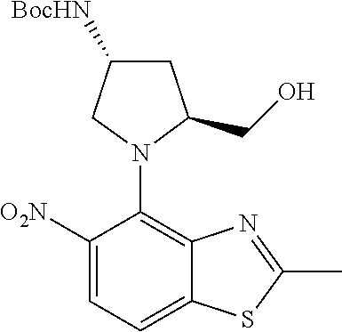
C1([O2N])=CC=C2C(=C1N1C(CO)CC([BocHN])C1)N=C(C)S2
